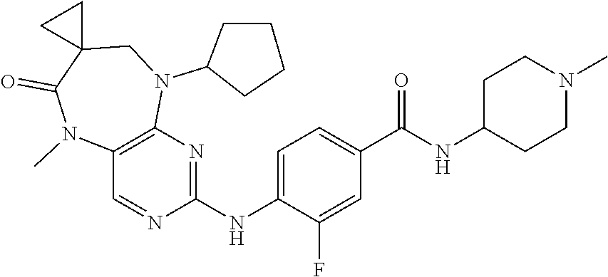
C12=C(N=C(NC3=CC=C(C(NC4CCN(C)CC4)=O)C=C3F)N=C1)N(C1CCCC1)CC1(C(=O)N2C)CC1
